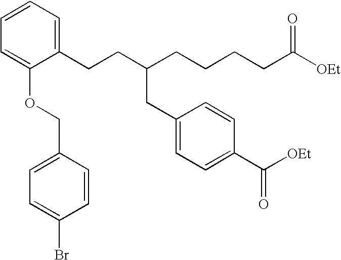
C1(CCC(CCCCC([OEt])=O)CC2=CC=C(C([OEt])=O)C=C2)=CC=CC=C1OCC1=CC=C(Br)C=C1
